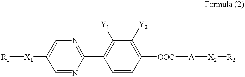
[R1][X1]C1=CN=C(C2=C([Y1])C([Y2])=C([OOC][A][X2][R2])C=C2)N=C1
